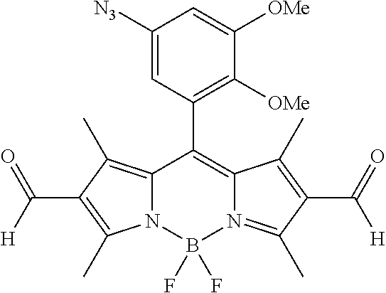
C12=C(C)C(C([H])=O)=C(C)N1B(F)(F)N1=C(C)C(C(=O)[H])=C(C)C1=C2C1=C([OMe])C([OMe])=CC([N3])=C1
